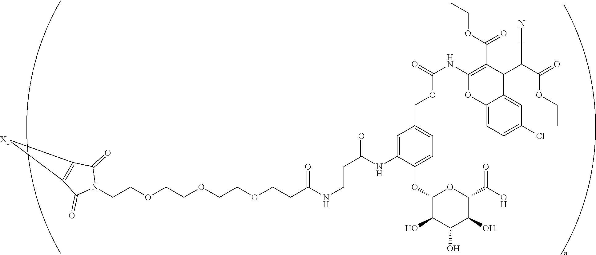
C(COCCOCCOCCC(NCCC(=O)NC1=CC(COC(NC2=C(C(OCC)=O)C(C(C(OCC)=O)C#N)C3=CC(Cl)=CC=C3O2)=O)=CC=C1OC1C(O)C(O)C(O)C(C(O)=O)O1)=O)N1C(=O)C2=C(C1=O)[X1]2
